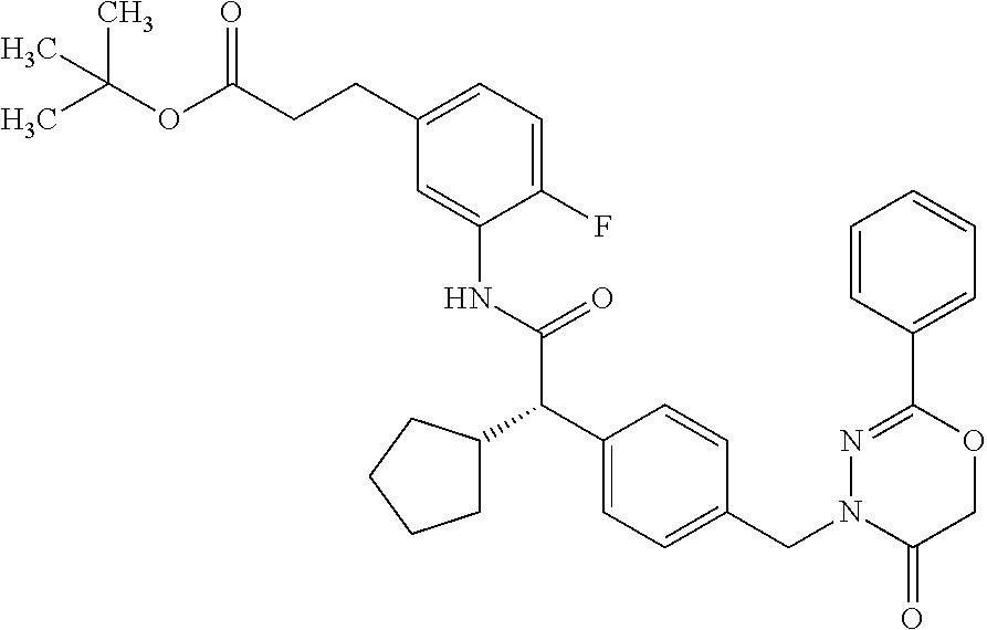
C1(CCC(OC(C)(C)C)=O)=CC=C(F)C(NC(C(C2=CC=C(CN3C(=O)COC(C4=CC=CC=C4)=N3)C=C2)C2CCCC2)=O)=C1
